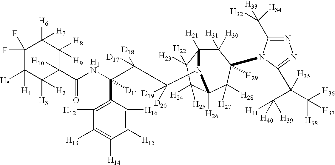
C1(F)(F)C([H5])([H4])C([H3])([H2])C([H10])(C(NC(C(C([D20])([D19])N2C3([H21])C([H31])([H30])C([H29])(N4C(C([H32])([H33])[H34])=NN=C4C(C([H41])([H39])[H40])(C([H36])([H38])[H37])[H35])C([H27])([H28])C2([H26])C([H24])([H25])C3([H23])[H22])([D18])[D17])(C2=C([H12])C([H13])=C([H14])C([H15])=C2[H16])[D11])=O)C([H8])([H9])C1([H6])[H7]
